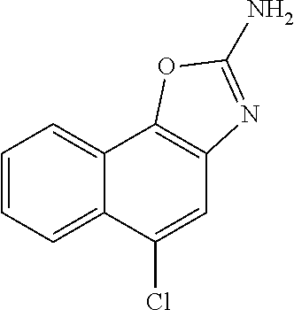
C12=CC=CC=C1C(Cl)=CC1=C2OC(N)=N1
